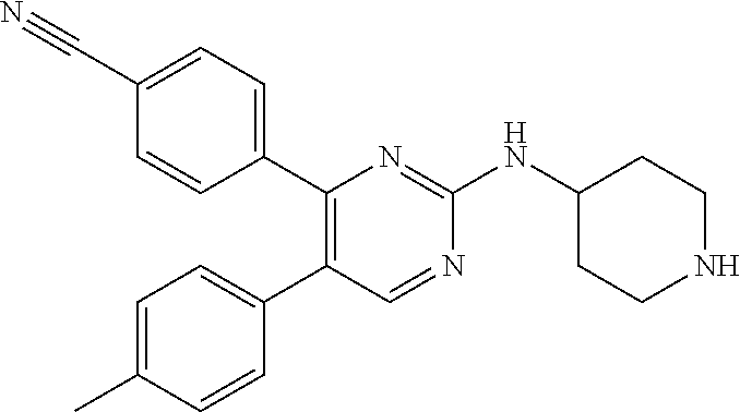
C1(C2=C(C3=CC=C(C)C=C3)C=NC(NC3CCNCC3)=N2)=CC=C(C#N)C=C1
